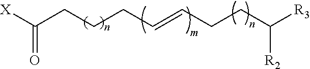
[X]C(=O)CCCC=CCCC([R2])[R3]
